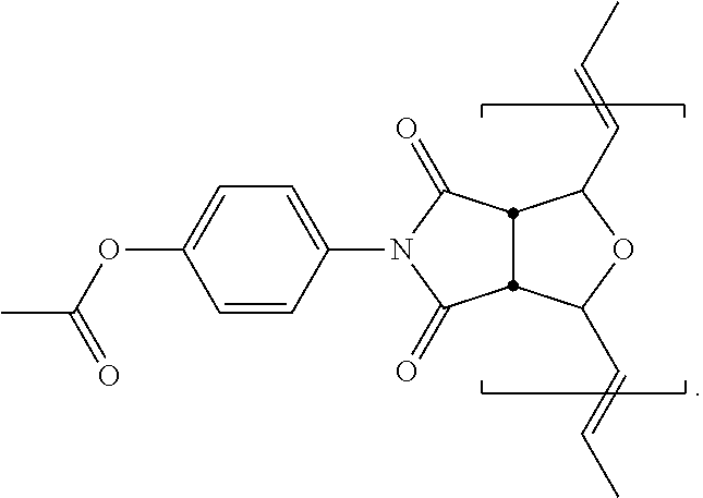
C1(=O)N(C2=CC=C(OC(C)=O)C=C2)C(=O)C2C1C(C=CC)OC2C=CC
